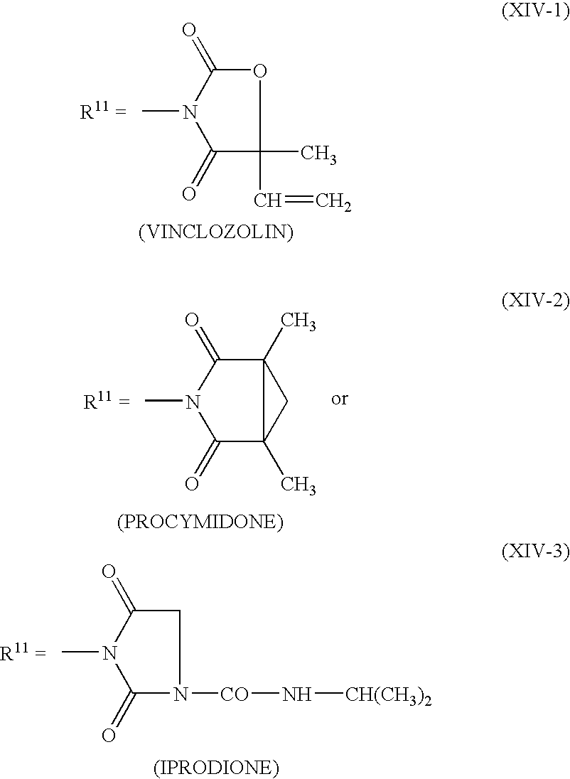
O1C(=O)N(C)C(=O)C1(C)C=C.C1C(=O)N(C)C(=O)N1[CO]N[CH(CH3)2].C12(C)C(=O)N(C)C(=O)C1(C)C2
